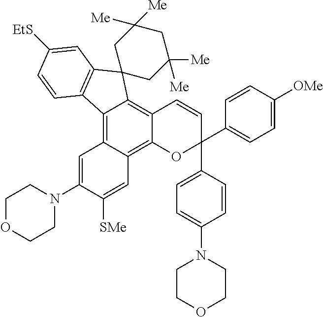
C12=C3C(=C4C(=C1C1(C5=C2C=CC([EtS])=C5)CC([Me])([Me])CC([Me])([Me])C1)C=CC(C1=CC=C(N2CCOCC2)C=C1)(C1=CC=C([OMe])C=C1)O4)C=C([SMe])C(N1CCOCC1)=C3
